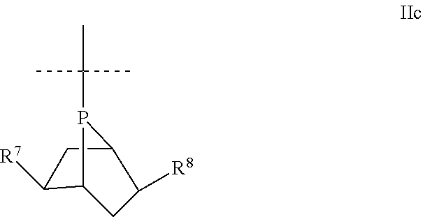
C1C2C([R8])CC(C1[R7])P2C(C)(C)C
